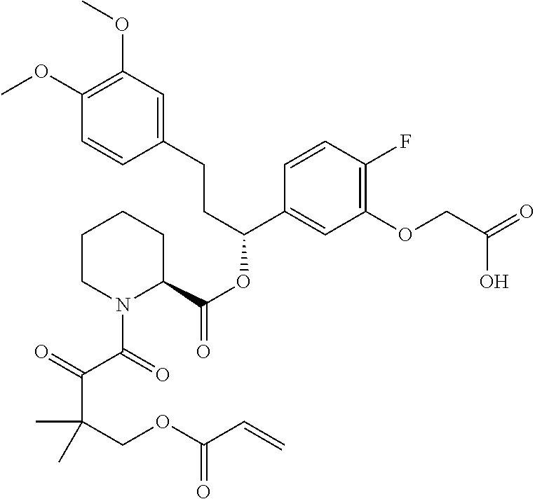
C1(OC)=C(OC)C=C(CCC(OC(=O)C2CCCCN2C(C(=O)C(COC(C=C)=O)(C)C)=O)C2=CC(OCC(=O)O)=C(F)C=C2)C=C1
